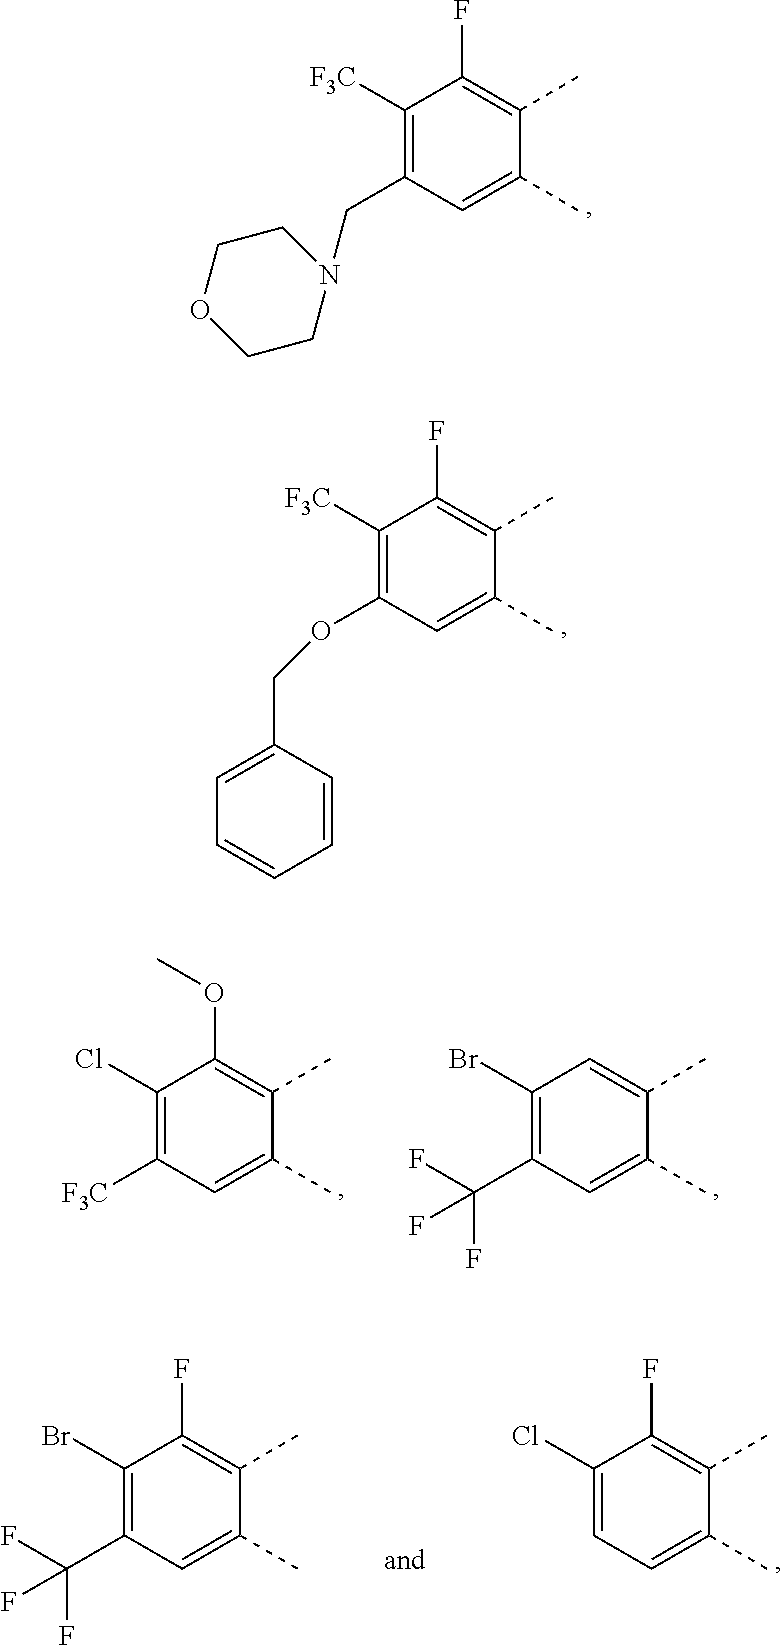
C1(F)=C(C)C(C)=CC(CN2CCOCC2)=C1[F3C].C1(OC)=C(C)C(C)=CC([F3C])=C1Cl.C1=C(C)C(C)=CC(C(F)(F)F)=C1Br.C1(F)=C(C)C(C)=CC(OCC2=CC=CC=C2)=C1[F3C].C1(F)=C(C)C(C)=CC(C(F)(F)F)=C1Br.C1(F)=C(C)C(C)=CC=C1Cl
